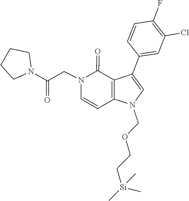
C1=CC2=C(C(=O)N1CC(N1CCCC1)=O)C(C1=CC(Cl)=C(F)C=C1)=CN2COCC[Si](C)(C)C
